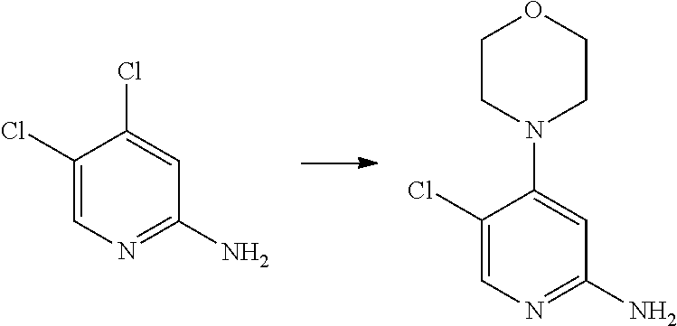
C1(Cl)=CN=C(N)C=C1Cl.C1(Cl)=CN=C(N)C=C1N1CCOCC1
